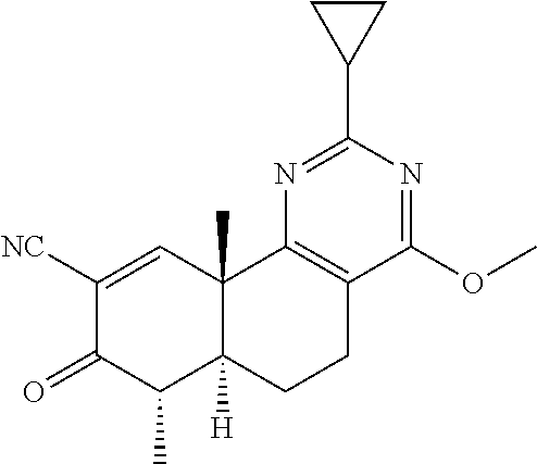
C1([NC])=CC2(C)C([H])(C(C)C1=O)CCC1=C2N=C(C2CC2)N=C1OC
